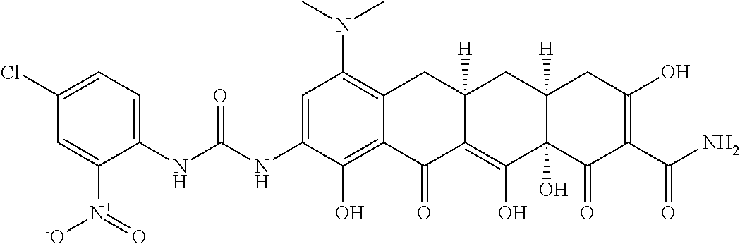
C1=C(NC(NC2=CC=C(Cl)C=C2[N+]([-O])=O)=O)C(O)=C2C(=C1N(C)C)CC1([H])C(=C(O)C3(O)C([H])(C1)CC(O)=C(C(N)=O)C3=O)C2=O
